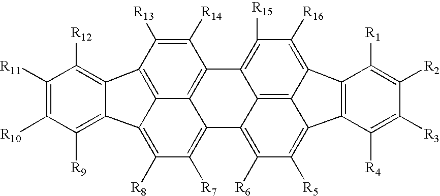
C1([R11])=C([R10])C([R9])=C2C(=C1[R12])C1=C3C4=C(C([R14])=C1[R13])C1=C([R15])C([R16])=C5C6=C(C([R4])=C([R3])C([R2])=C6[R1])C6=C([R5])C([R6])=C(C4=C([R7])C([R8])=C23)C1=C56
